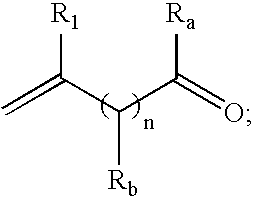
[R1]C(C(C(=O)[Ra])[Rb])=C
